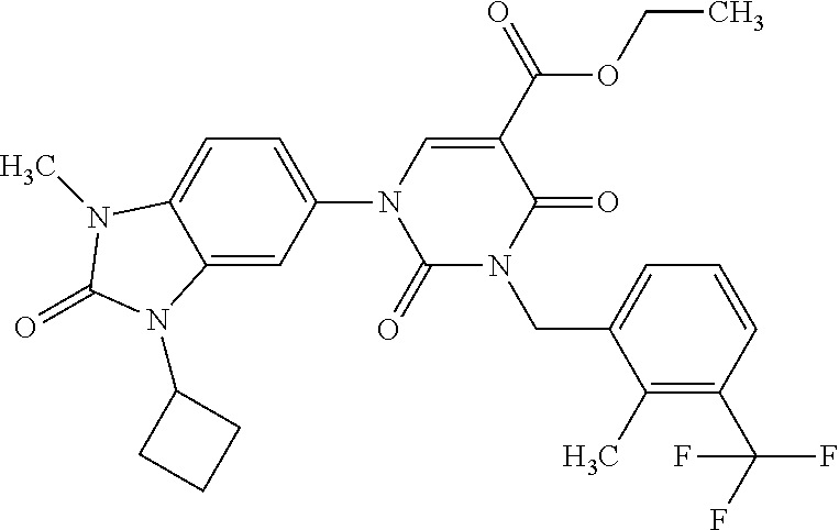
C12=CC(N3C(=O)N(CC4=CC=CC(C(F)(F)F)=C4C)C(=O)C(C(=O)OCC)=C3)=CC=C1N(C)C(=O)N2C1CCC1
